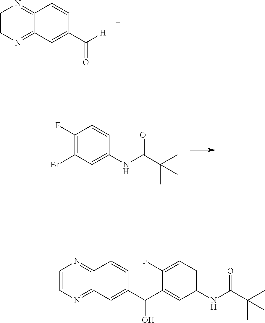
C1=CN=C2C(=N1)C=CC(C([H])=O)=C2.C1(Br)=C(F)C=CC(NC(C(C)(C)C)=O)=C1.C1(C(C2=CC3=NC=CN=C3C=C2)O)=CC(NC(C(C)(C)C)=O)=CC=C1F
